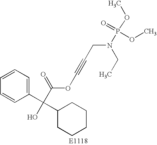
C1=CC=C(C(C2CCCCC2)(O)C(=O)OC#CCN(P(OC)(=O)OC)CC)C=C1
